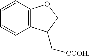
C12=C(C=CC=C1)C(C[COOH])CO2
